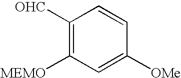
C1([OHC])=C([MEMO])C=C([OMe])C=C1
